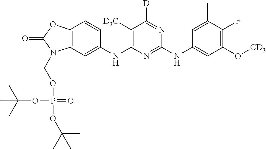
O=C1OC2=C(C=C(NC3=C([D3C])C([D])=NC(NC4=CC(O[CD3])=C(F)C(C)=C4)=N3)C=C2)N1COP(=O)(OC(C)(C)C)OC(C)(C)C
